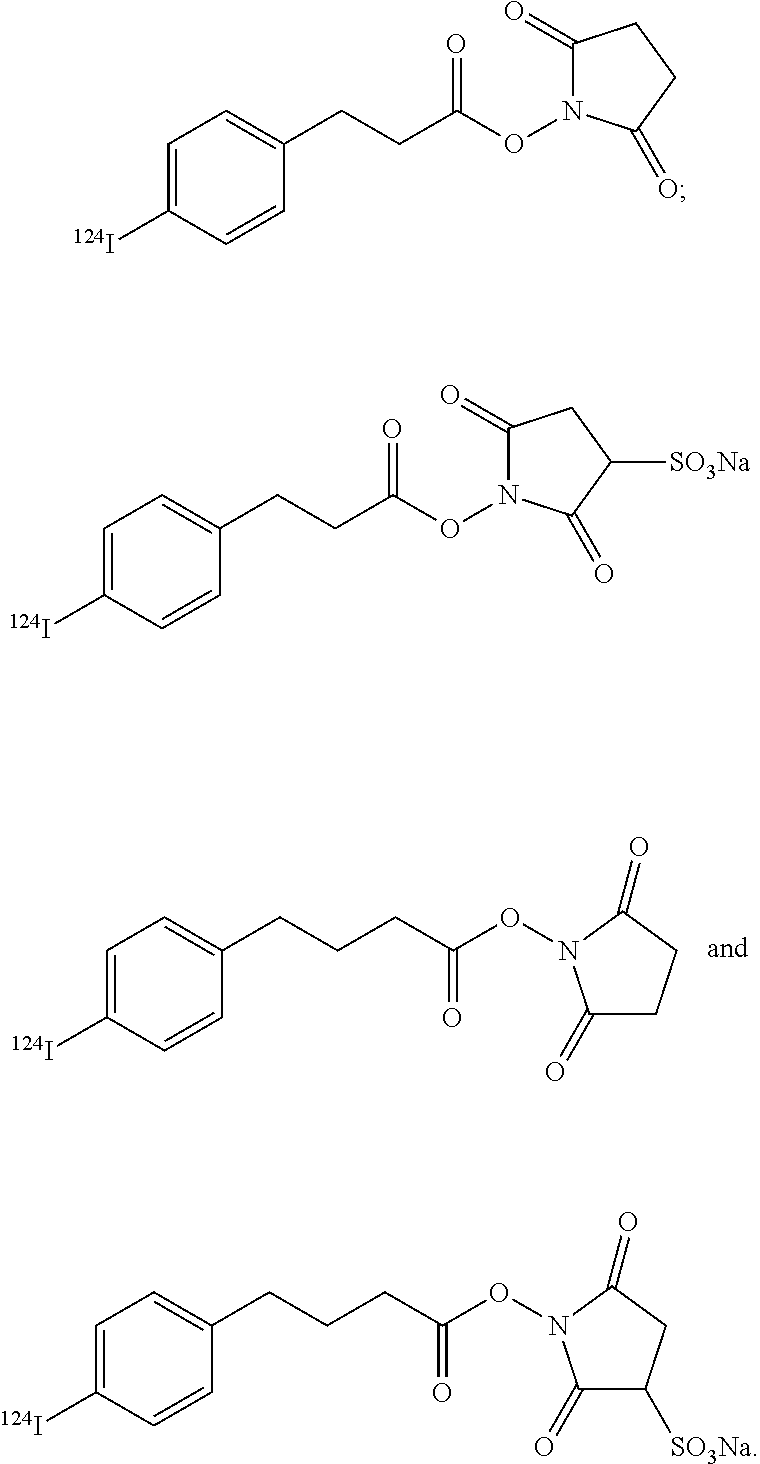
C1=C([124I])C=CC(CCCC(ON2C(=O)CCC2=O)=O)=C1.C1=C([124I])C=CC(CCC(ON2C(=O)CCC2=O)=O)=C1.C1=C([124I])C=CC(CCC(ON2C(=O)CC([SO3Na])C2=O)=O)=C1.C1=C([124I])C=CC(CCCC(ON2C(=O)C([SO3Na])CC2=O)=O)=C1
